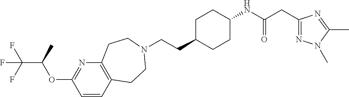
C1=CC2=C(N=C1OC(C(F)(F)F)C)CCN(CCC1CCC(NC(CC3=NN(C)C(C)=N3)=O)CC1)CC2
